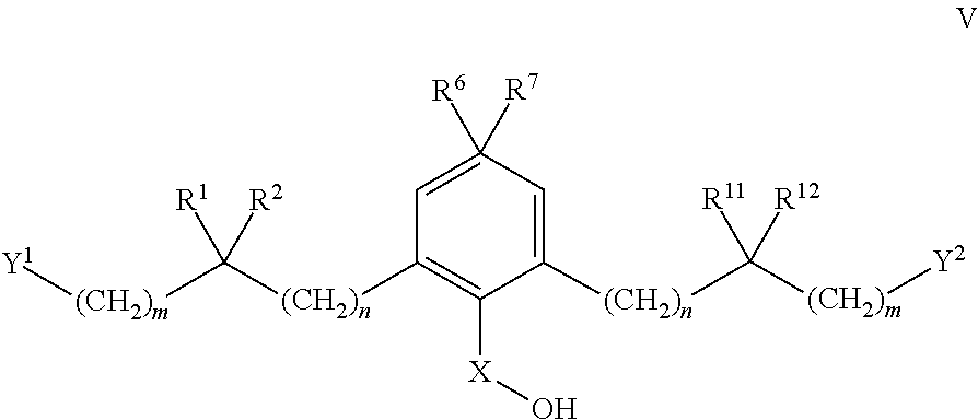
C([(CH2)n]C1=C([X]O)C([(CH2)n]C([(CH2)m][Y2])([R11])[R12])=CC([R6])([R7])=C1)([(CH2)m][Y1])([R1])[R2]
